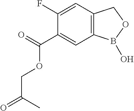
C1(C(=O)OCC(=O)C)=CC2=C(C=C1F)COB2O
